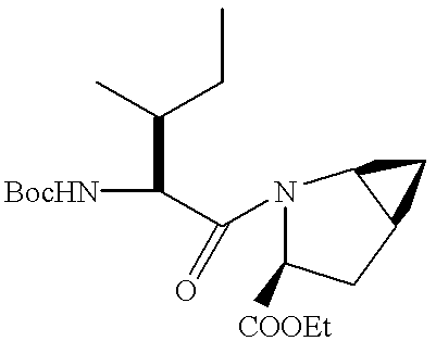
N1(C(C([BocHN])C(C)CC)=O)C([COOEt])CC2C1C2
